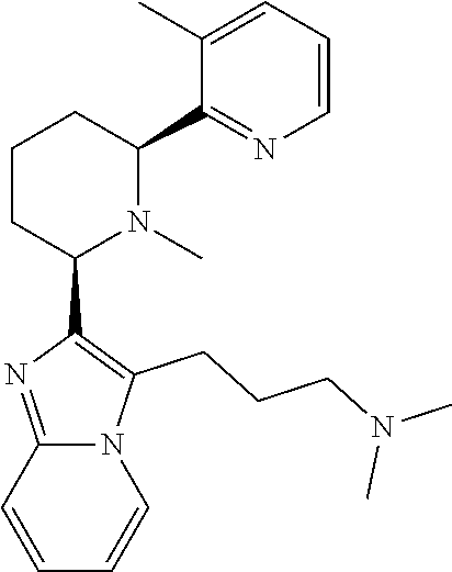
C1CC(C2=C(CCCN(C)C)N3C(=N2)C=CC=C3)N(C)C(C2=NC=CC=C2C)C1
